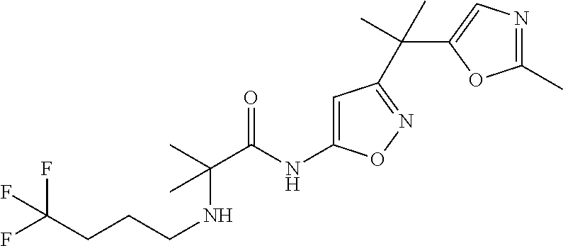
C(C(NC1=CC(C(C2=CN=C(C)O2)(C)C)=NO1)=O)(C)(NCCCC(F)(F)F)C
